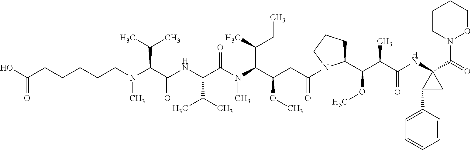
N(C)(C(C(NC(C(N(C(C(CC(N1C(C(C(C(NC2(C(=O)N3OCCCC3)C(C3=CC=CC=C3)C2)=O)C)OC)CCC1)=O)OC)C(C)CC)C)=O)C(C)C)=O)C(C)C)CCCCCC(O)=O
